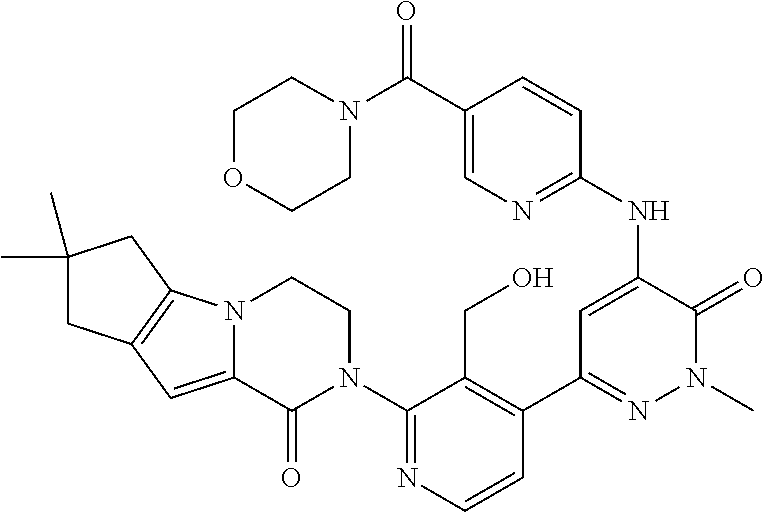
C1(N2CCN3C(=CC4=C3CC(C)(C)C4)C2=O)=NC=CC(C2=NN(C)C(=O)C(NC3=NC=C(C(N4CCOCC4)=O)C=C3)=C2)=C1CO
